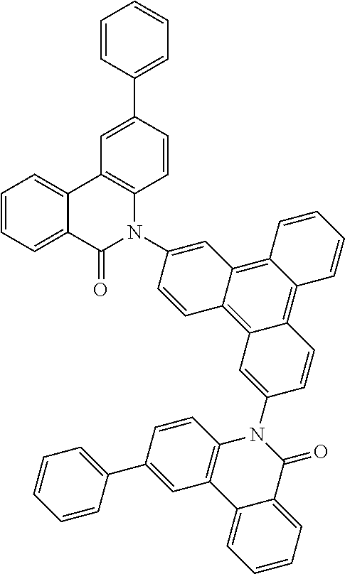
C12=CC=CC=C1C(=O)N(C1=CC3=C4C(=C5C(=C3C=C1)C=C(N1C3=C(C6=CC=CC=C6C1=O)C=C(C1=CC=CC=C1)C=C3)C=C5)C=CC=C4)C1=C2C=C(C2=CC=CC=C2)C=C1
